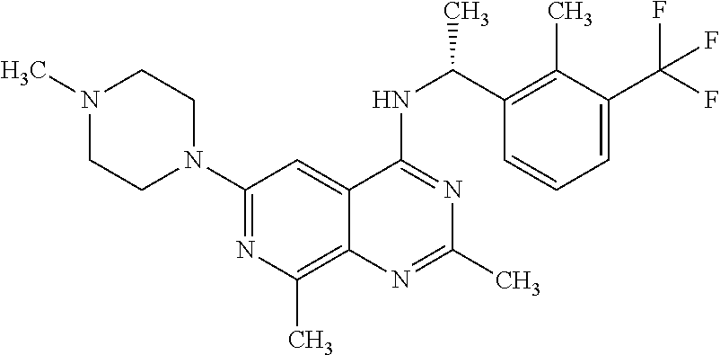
C1(N2CCN(C)CC2)=NC(C)=C2C(=C1)C(NC(C)C1=C(C)C(C(F)(F)F)=CC=C1)=NC(C)=N2
